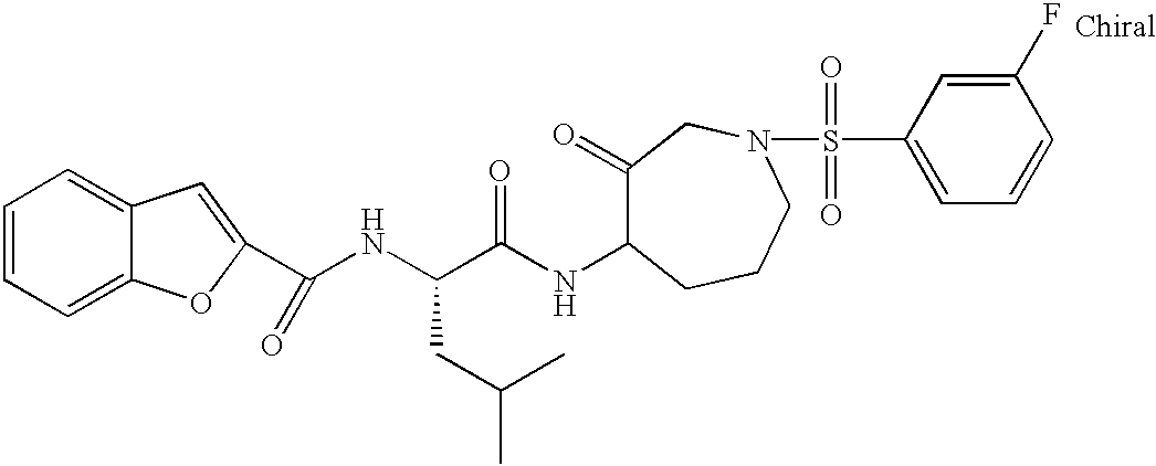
C1=CC=C2C(=C1)C=C(C(=O)NC(CC(C)C)C(NC1C(=O)CN(S(=O)(=O)C3=CC=CC(F)=C3)CCC1)=O)O2
